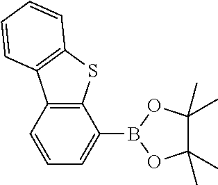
C12=C(SC3=C1C=CC=C3)C(B1OC(C)(C)C(C)(C)O1)=CC=C2
